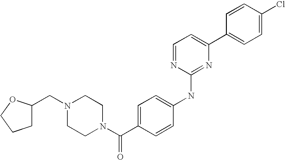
C1=CC(C2=CC=NC(NC3=CC=C(C(N4CCN(CC5CCCO5)CC4)=O)C=C3)=N2)=CC=C1Cl
